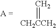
[CH2CCH2]=C
